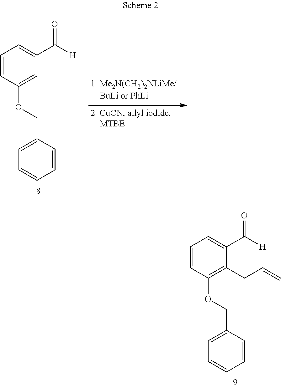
C1=CC(OCC2=CC=CC=C2)=CC(C([H])=O)=C1.C1=CC(OCC2=CC=CC=C2)=C(CC=C)C(C([H])=O)=C1
